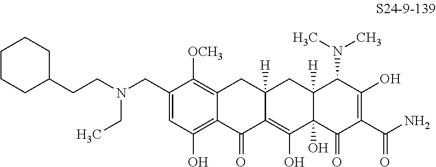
C1(CN(CCC2CCCCC2)CC)=CC(O)=C2C(=C1[OCH3])CC1([H])C(=C(O)C3(O)C([H])(C1)C(N(C)C)C(O)=C(C(N)=O)C3=O)C2=O
